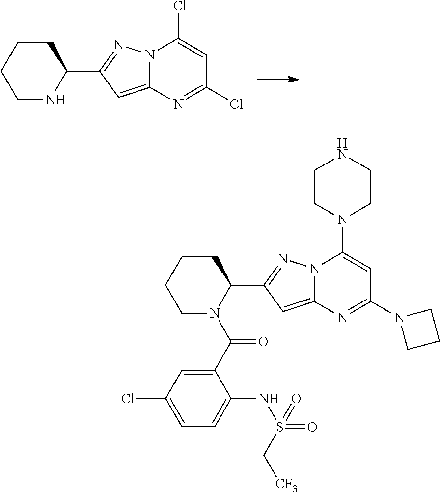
C1CCCNC1C1=NN2C(=C1)N=C(Cl)C=C2Cl.C1CCCN(C(C2=CC(Cl)=CC=C2NS(C[CF3])(=O)=O)=O)C1C1=NN2C(=C1)N=C(N1CCC1)C=C2N1CCNCC1
